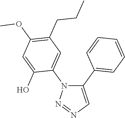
C1(C2=CC=CC=C2)=CN=NN1C1=CC(CCC)=C(OC)C=C1O
